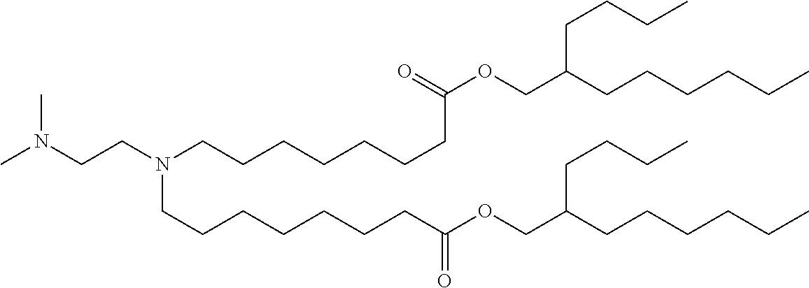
CN(CCN(CCCCCCCC(OCC(CCCCCC)CCCC)=O)CCCCCCCC(OCC(CCCCCC)CCCC)=O)C
